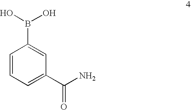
C1=CC=C(C(N)=O)C=C1B(O)O
